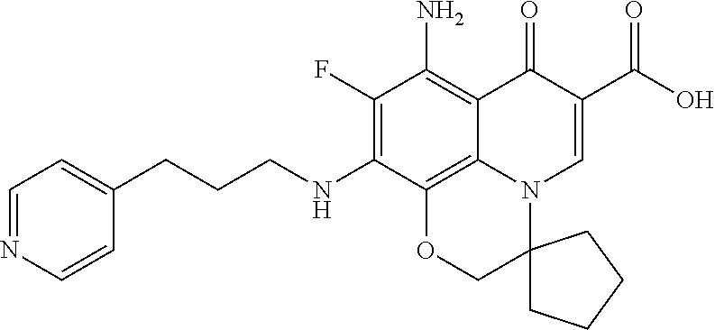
N(C1=C(F)C(N)=C2C3=C1OCC1(N3C=C(C(O)=O)C2=O)CCCC1)CCCC1=CC=NC=C1
